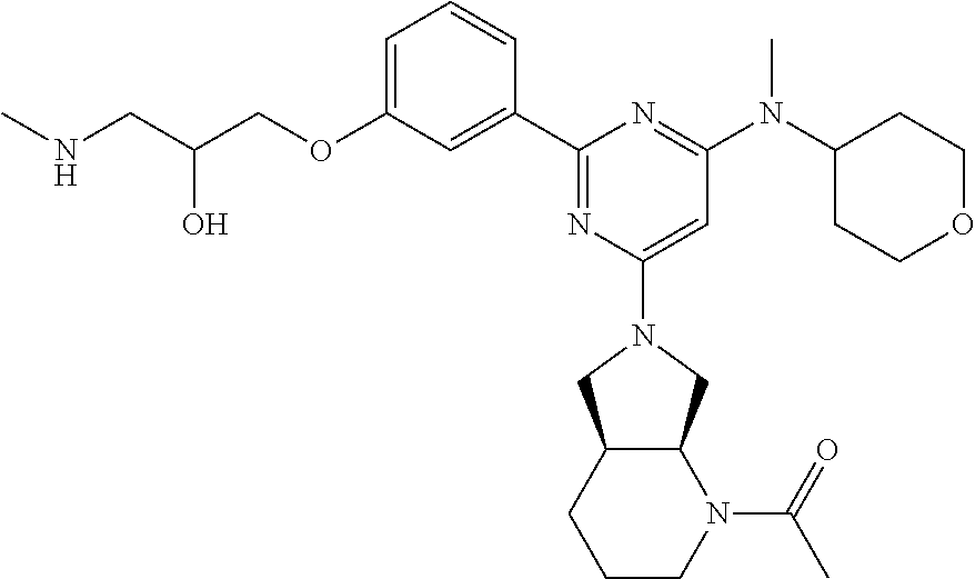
C1=C(OCC(CNC)O)C=C(C2=NC(N3CC4C(C3)N(C(=O)C)CCC4)=CC(N(C3CCOCC3)C)=N2)C=C1
